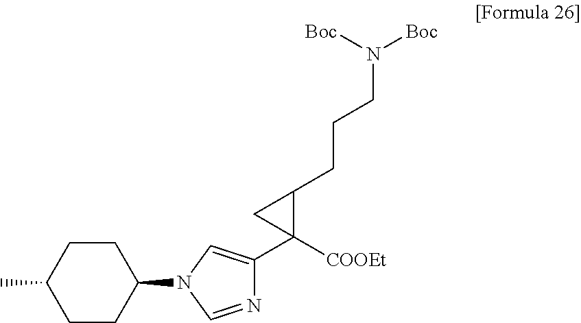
C1CC(C)CCC1N1C=NC(C2([COOEt])C(CCCN([Boc])[Boc])C2)=C1
